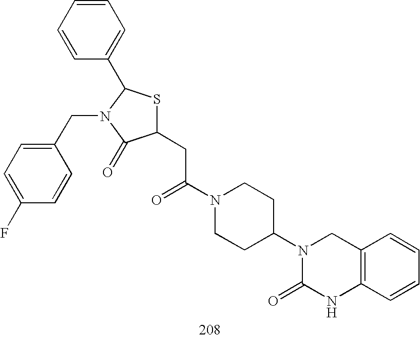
C1(CC(N2CCC(N3C(=O)NC4=C(C3)C=CC=C4)CC2)=O)SC(C2=CC=CC=C2)N(CC2=CC=C(F)C=C2)C1=O
